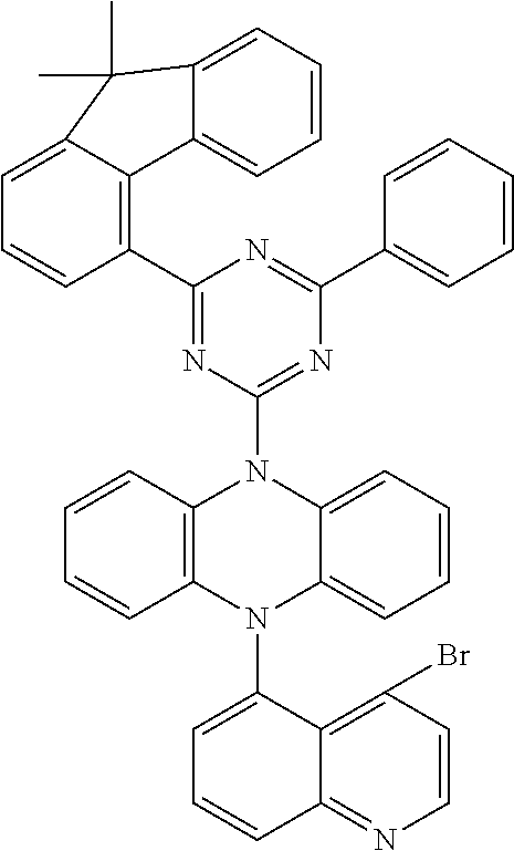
C1(C2=C3C(=CC=C2)C(C)(C)C2=CC=CC=C32)=NC(N2C3=C(N(C4=CC=CC5=NC=CC(Br)=C45)C4=CC=CC=C24)C=CC=C3)=NC(C2=CC=CC=C2)=N1
